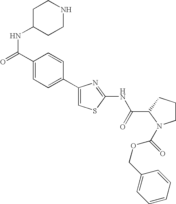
C1(C2=CC=C(C(=O)NC3CCNCC3)C=C2)=CSC(NC(C2N(C(OCC3=CC=CC=C3)=O)CCC2)=O)=N1
